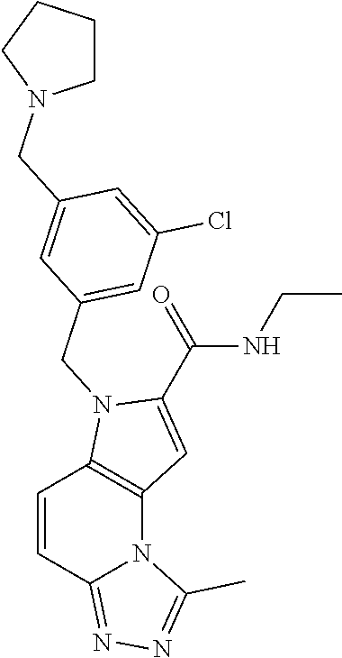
C(NCC)(C1=CC2=C(N1CC1=CC(Cl)=CC(CN3CCCC3)=C1)C=CC1=NN=C(C)N21)=O
